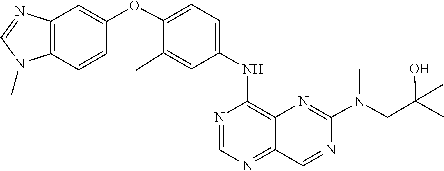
C1=NC(NC2=CC=C(OC3=CC4=C(N(C)C=N4)C=C3)C(C)=C2)=C2N=C(N(C)CC(O)(C)C)N=CC2=N1
